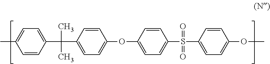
C1=CC(C(C2=CC=C(OC3=CC=C(S(C4=CC=C(OC)C=C4)(=O)=O)C=C3)C=C2)(C)C)=CC=C1C
